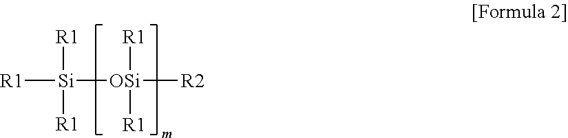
[R1][Si]([R1])([R1])[OSi]([R1])([R1])[R2]
